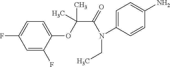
N(C1=CC=C(N)C=C1)(C(=O)C(C)(C)OC1=CC=C(F)C=C1F)CC
